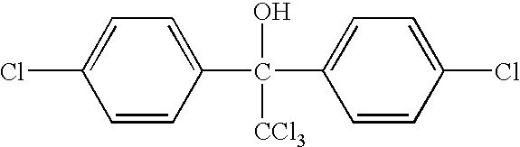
OC(C1=CC=C(Cl)C=C1)(C1=CC=C(Cl)C=C1)[CCl3]
